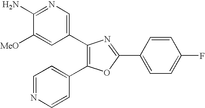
C1(N)=NC=C(C2=C(C3=CC=NC=C3)OC(C3=CC=C(F)C=C3)=N2)C=C1[MeO]
